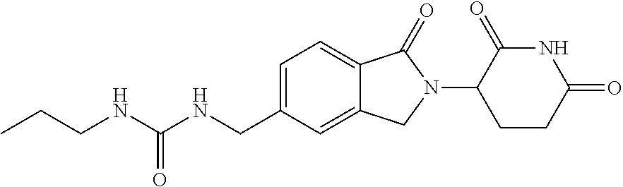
C(CC)NC(NCC1=CC=C2C(=C1)CN(C1CCC(=O)NC1=O)C2=O)=O
